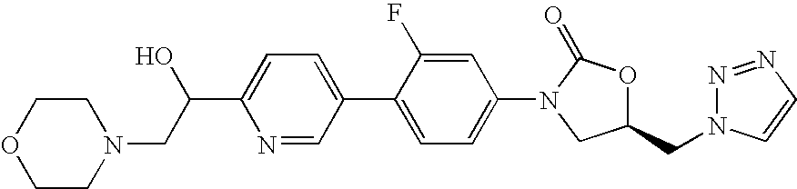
C1COCCN1CC(O)C1=CC=C(C2=CC=C(N3C(=O)OC(CN4N=NC=C4)C3)C=C2F)C=N1
